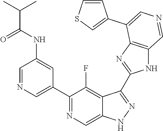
C1(C2=CN=CC(NC(=O)C(C)C)=C2)=NC=C2C(=C1F)C(C1=NC3=C(N1)C=NC=C3C1=CSC=C1)=NN2
